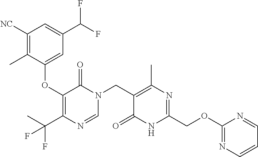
C1([NC])=C(C)C(OC2=C(C(C)(F)F)N=CN(CC3=C(C)N=C(COC4=NC=CC=N4)NC3=O)C2=O)=CC(C(F)F)=C1
